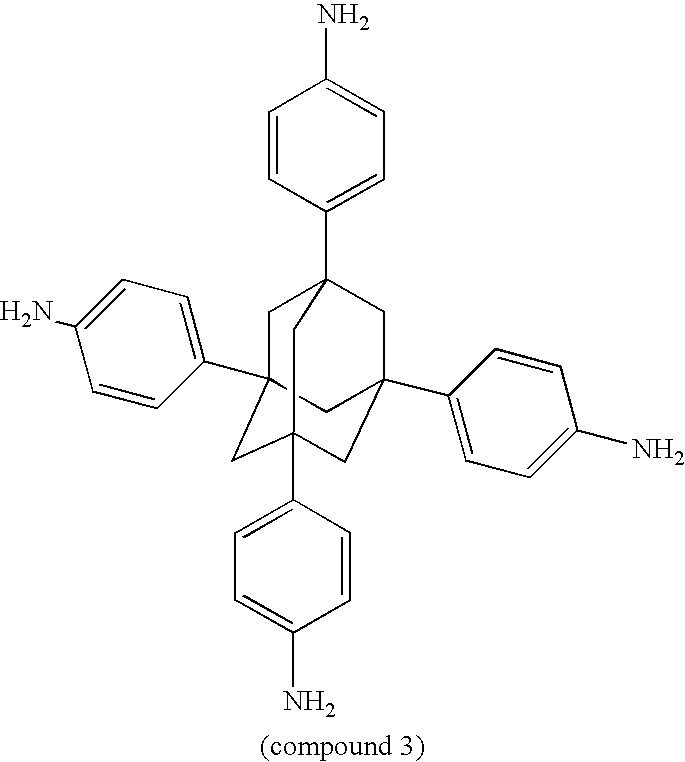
C1C2(C3=CC=C(N)C=C3)CC3(C4=CC=C(N)C=C4)CC(C4=CC=C(N)C=C4)(CC1(C1=CC=C(N)C=C1)C3)C2
